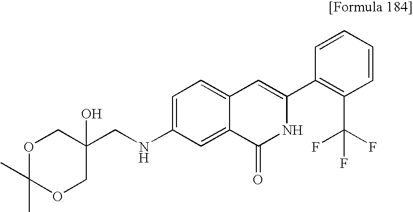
C1=C(NCC2(O)COC(C)(C)OC2)C=C2C(=C1)C=C(C1=C(C(F)(F)F)C=CC=C1)NC2=O
